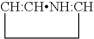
[CH:CHNH:CH]1CC1
